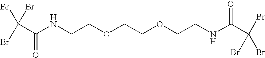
C(C(NCCOCCOCCNC(C(Br)(Br)Br)=O)=O)(Br)(Br)Br
